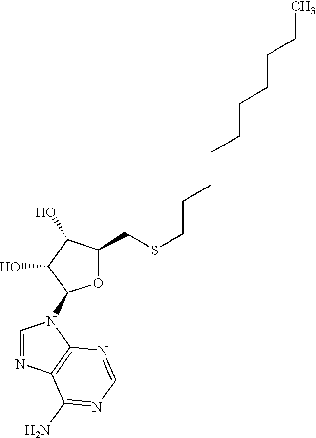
O1C(CSCCCCCCCCCC)C(O)C(O)C1N1C=NC2=C1N=CN=C2N
